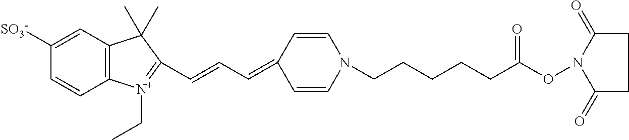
C12=C(C=C([SO3-])C=C1)C(C)(C)C(C=CC=C1C=CN(CCCCCC(=O)ON3C(=O)CCC3=O)C=C1)=[N+]2CC
